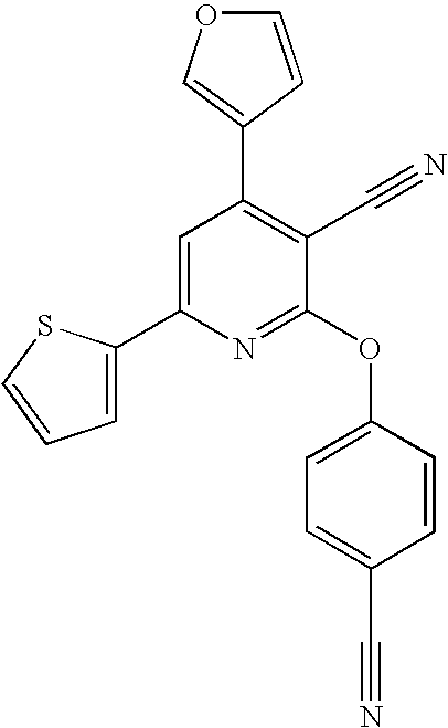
C1=C(C2=CC(C3=COC=C3)=C(C#N)C(OC3=CC=C(C#N)C=C3)=N2)SC=C1
